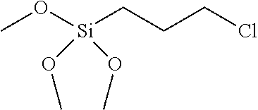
CO[Si](CCCCl)(OC)OC
